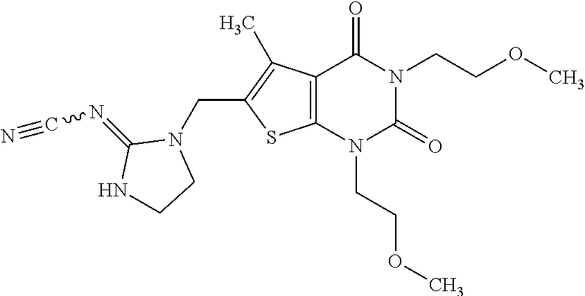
C12=C(N(CCOC)C(=O)N(CCOC)C1=O)SC(CN1C(=NC#N)NCC1)=C2C
